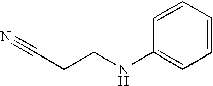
C1=CC=CC=C1NCCC#N
